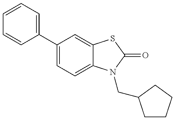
C1=CC(C2=CC=C3C(=C2)SC(=O)N3CC2CCCC2)=CC=C1
